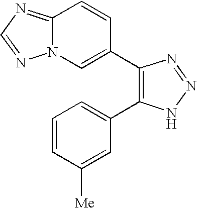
C12=NC=NN1C=C(C1=C(C3=CC=CC([Me])=C3)NN=N1)C=C2
